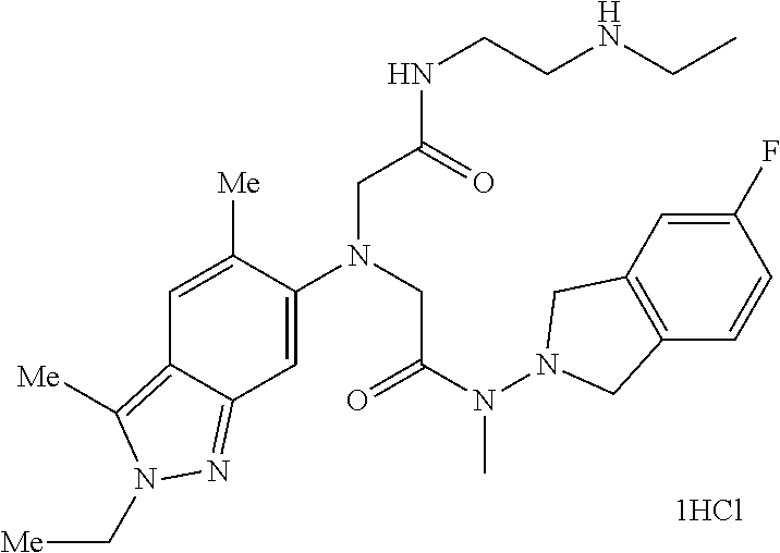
C1=C([Me])C(N(CC(N(N2CC3=C(C2)C=C(F)C=C3)C)=O)CC(NCCNCC)=O)=CC2=NN(C[Me])C([Me])=C12
